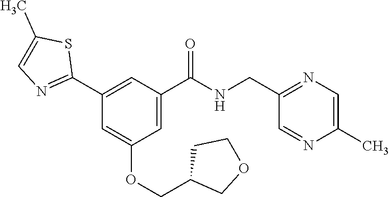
C1(C2=NC=C(C)S2)=CC(C(NCC2=NC=C(C)N=C2)=O)=CC(OCC2COCC2)=C1
